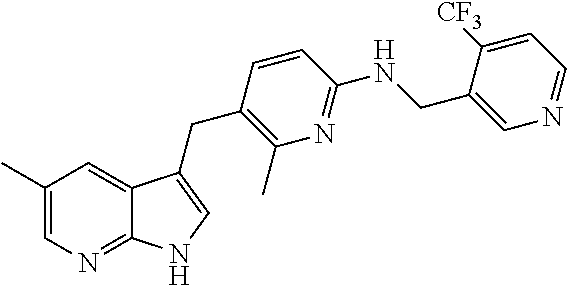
C1(C)=CN=C2C(=C1)C(CC1=C(C)N=C(NCC3=CN=CC=C3[CF3])C=C1)=CN2
